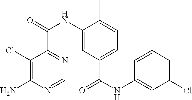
C1(Cl)=C(N)N=CN=C1C(=O)NC1=CC(C(NC2=CC(Cl)=CC=C2)=O)=CC=C1C
